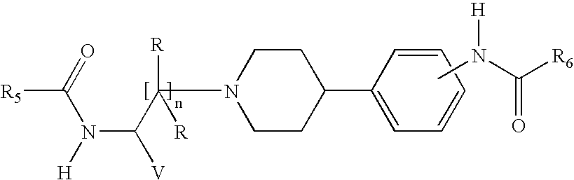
[R5]C(N([H])C(C([R])([R])N1CCC(C2=CC=CC=C2)CC1)[V])=O.CN([H])C([R6])=O
